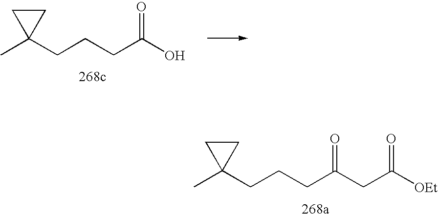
CC1(CCCC(O)=O)CC1.CC1(CCCC(=O)CC([OEt])=O)CC1
